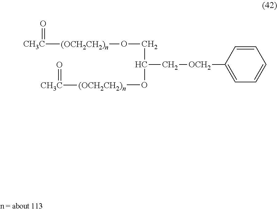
[CH3C]([(OCH2CH2)n]OCC(O[(OCH2CH2)n][CH3C]=O)C[OCH2]C1=CC=CC=C1)=O
